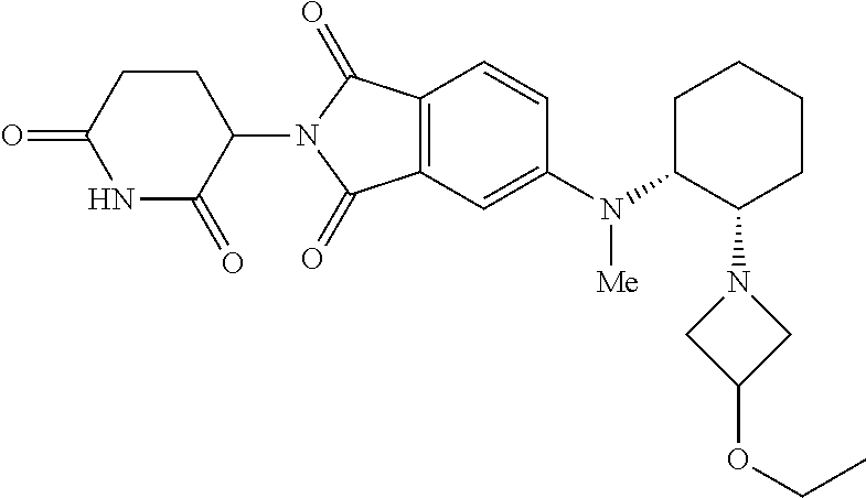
C1=CC2=C(C=C1N(C1CCCCC1N1CC(OCC)C1)[Me])C(=O)N(C1C(=O)NC(=O)CC1)C2=O
